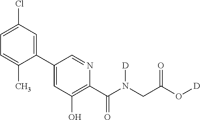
C1(C2=CC(O)=C(C(N(CC(O[D])=O)[D])=O)N=C2)=CC(Cl)=CC=C1C
